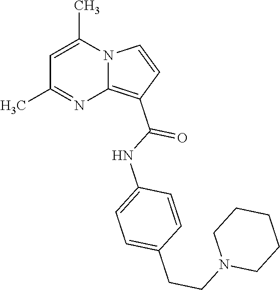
C1=C(C)N2C(=C(C(NC3=CC=C(CCN4CCCCC4)C=C3)=O)C=C2)N=C1C
